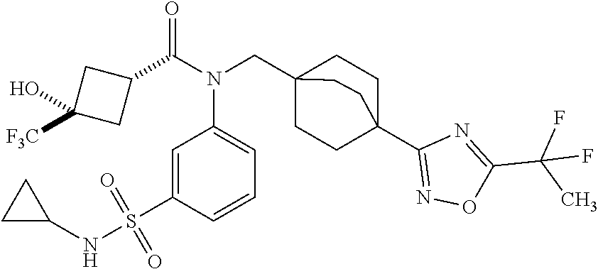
C1(C(N(CC23CCC(C4=NOC(C(C)(F)F)=N4)(CC2)CC3)C2=CC=CC(S(=O)(=O)NC3CC3)=C2)=O)CC([F3C])(O)C1
